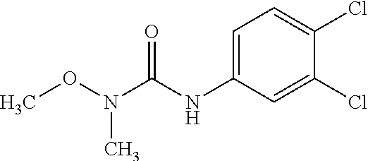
C1=C(NC(N(OC)C)=O)C=C(Cl)C(Cl)=C1
